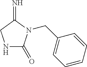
N1C(=O)N(CC2=CC=CC=C2)C(=N)C1
